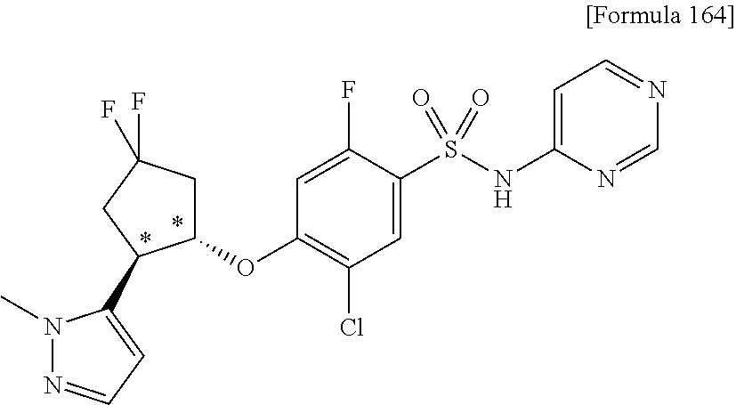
C1(S(NC2=CC=NC=N2)(=O)=O)=CC(Cl)=C(OC2CC(F)(F)CC2C2=CC=NN2C)C=C1F
